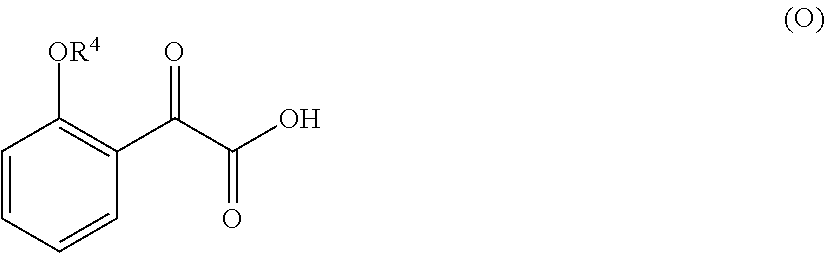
C1=CC=CC(C(C(O)=O)=O)=C1[OR4]
